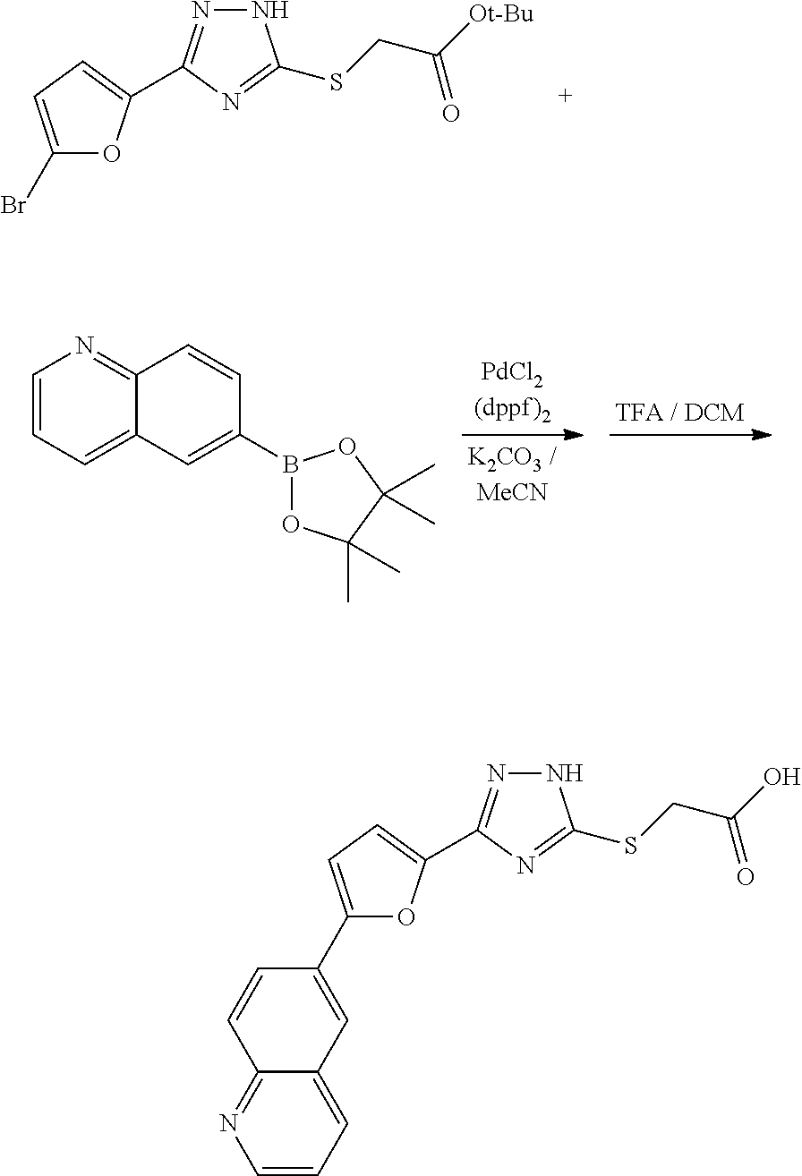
C1(Br)=CC=C(C2=NNC(SCC([Ot-Bu])=O)=N2)O1.C1(C2=CC3=CC=CN=C3C=C2)=CC=C(C2=NNC(SCC(O)=O)=N2)O1.C1=CC=C2C(=N1)C=CC(B1OC(C)(C)C(C)(C)O1)=C2
